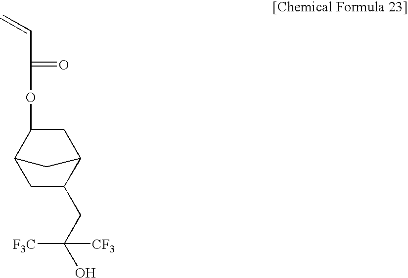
C1C(CC(O)([CF3])[F3C])C2CC(OC(=O)C=C)C1C2
